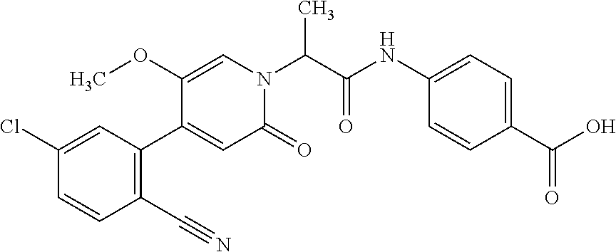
ClC1=CC(C2=CC(=O)N(C(C(NC3=CC=C(C(O)=O)C=C3)=O)C)C=C2OC)=C(C#N)C=C1
